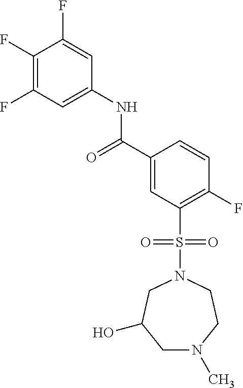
C1(F)=C(F)C=C(NC(=O)C2=CC(S(=O)(=O)N3CC(O)CN(C)CC3)=C(F)C=C2)C=C1F
